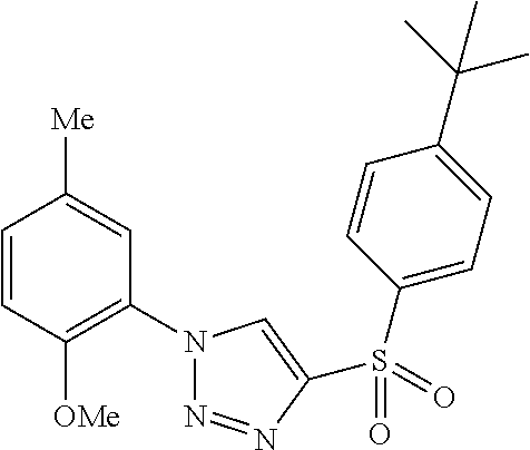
C1=CC([OMe])=C(N2N=NC(S(C3=CC=C(C(C)(C)C)C=C3)(=O)=O)=C2)C=C1[Me]
